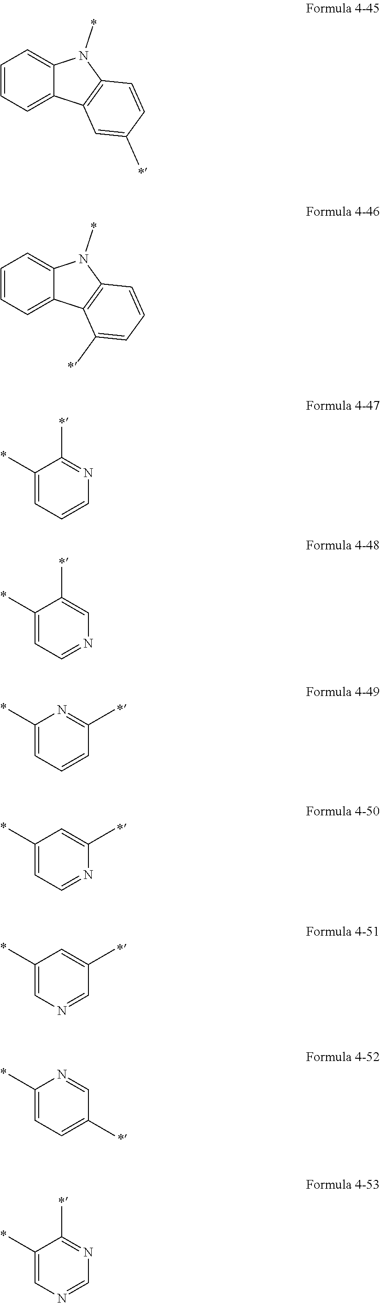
C1=CC=C2C(=C1)N(C)C1=C2C=C(C)C=C1.C1=CC=C2C(=C1)N(C)C1=C2C(C)=CC=C1.C1(C)=CC=CN=C1C.C1(C)=CC=NC=C1C.C1(C)=CC=CC(C)=N1.C1(C)=CC=NC(C)=C1.C1(C)=CN=CC(C)=C1.C1(C)=CC=C(C)C=N1.C1(C)=CN=CN=C1C
